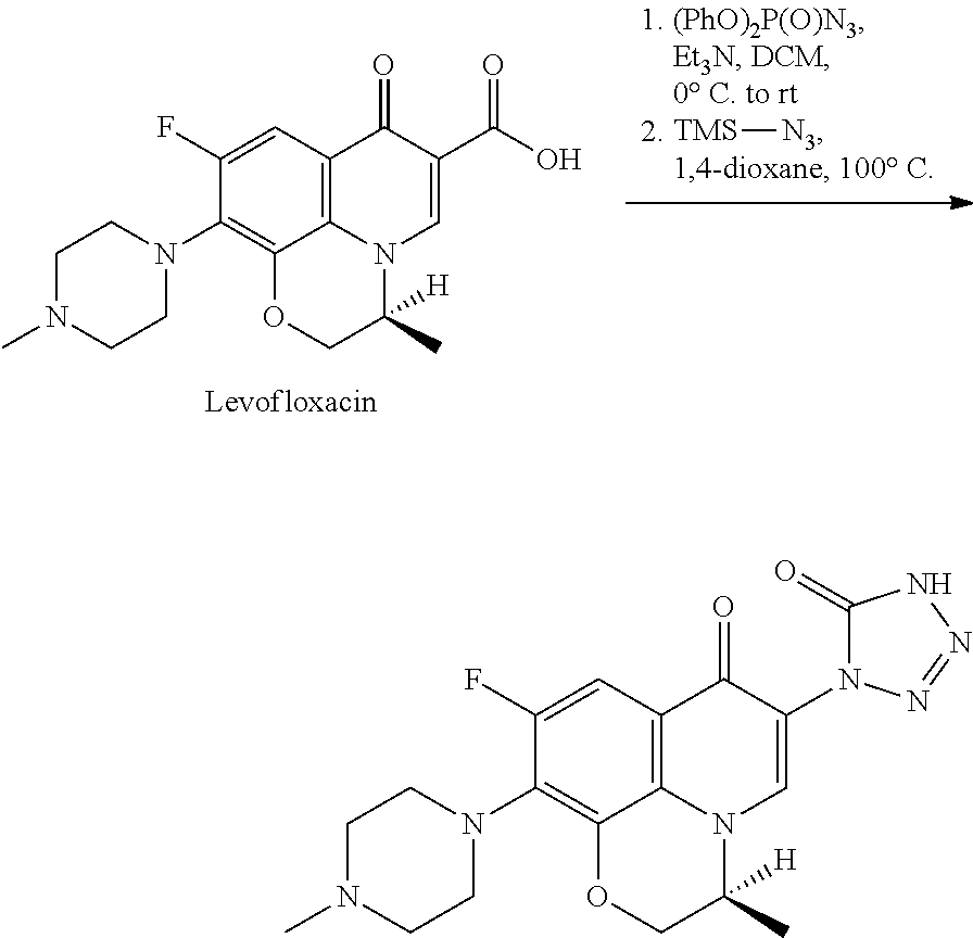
[TMS][N3].C1(N2CCN(C)CC2)=C2C3=C(C=C1F)C(=O)C(C(=O)O)=CN3C(C)([H])CO2.C1(N2CCN(C)CC2)=C2C3=C(C=C1F)C(=O)C(N1C(=O)NN=N1)=CN3C(C)([H])CO2
